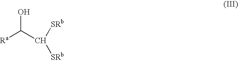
[Ra]C(C([SRb])[SRb])O
